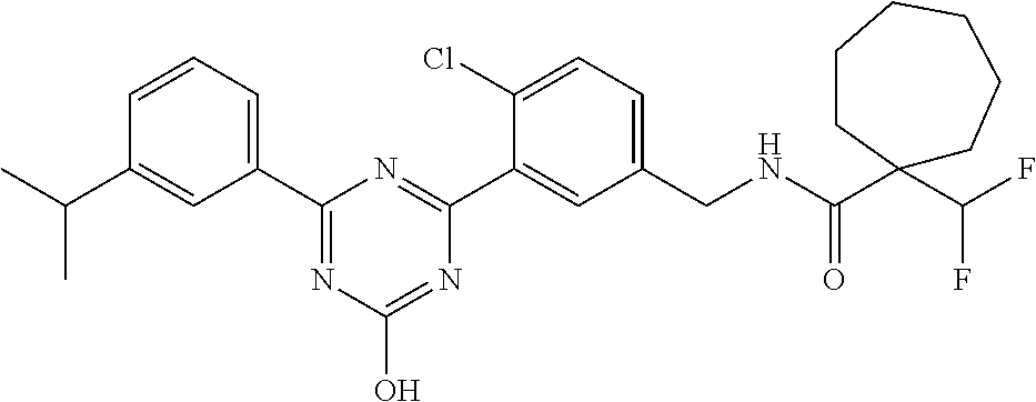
C1(C2=NC(O)=NC(C3=CC(CNC(C4(C(F)F)CCCCCC4)=O)=CC=C3Cl)=N2)=CC=CC(C(C)C)=C1
